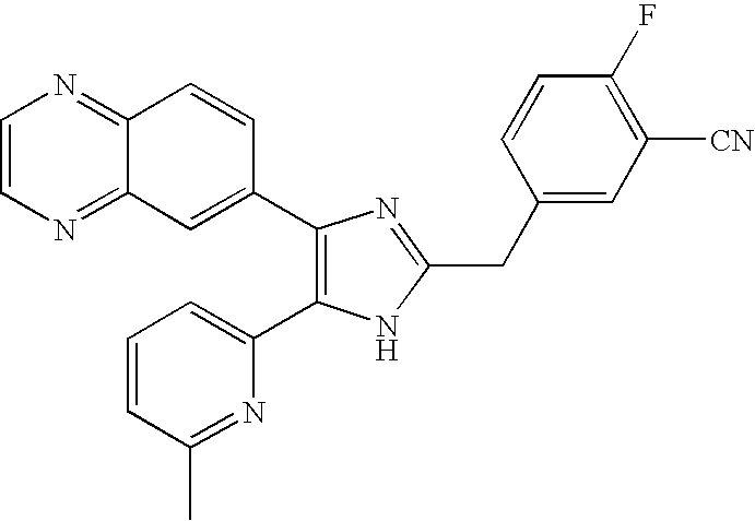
C1=CN=C2C(=N1)C=CC(C1=C(C3=CC=CC(C)=N3)NC(CC3=CC([CN])=C(F)C=C3)=N1)=C2
